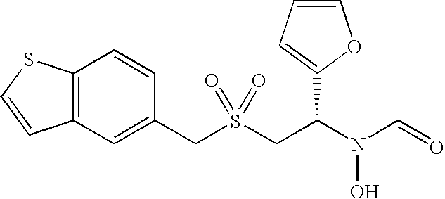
C1(CS(CC(N(C=O)O)C2=CC=CO2)(=O)=O)=CC2=C(C=C1)SC=C2
